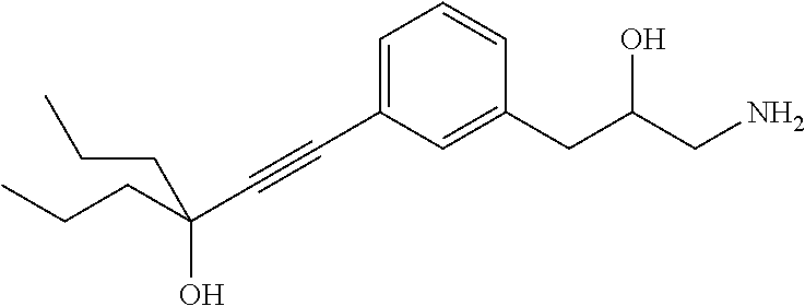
C1=C(C#CC(CCC)(O)CCC)C=C(CC(CN)O)C=C1
